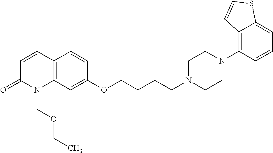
C1=CC2=C(N(COCC)C1=O)C=C(OCCCCN1CCN(C3=C4C(=CC=C3)SC=C4)CC1)C=C2
